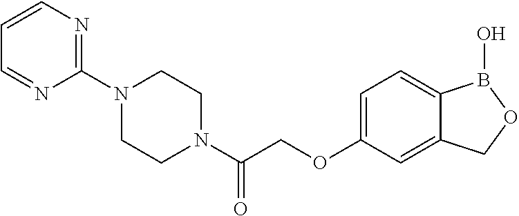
C1=C(OCC(N2CCN(C3=NC=CC=N3)CC2)=O)C=C2C(=C1)B(O)OC2
